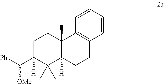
C1C(C([Ph])[OMe])([H])C(C)(C)C2([H])C(C)(C1)C1=C(CC2)C=CC=C1
